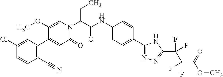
ClC1=CC(C2=CC(=O)N(C(C(NC3=CC=C(C4=NN=C(C(F)(F)C(F)(F)C(=O)OC)N4)C=C3)=O)CC)C=C2OC)=C(C#N)C=C1
